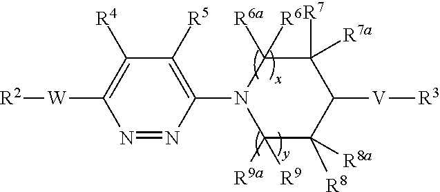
N1=NC(N2C([R6a])([R6])C([R7a])([R7])C([V][R3])C([R8])([R8a])C2([R9a])[R9])=C([R5])C([R4])=C1[W][R2]
